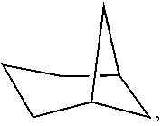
C1CC2CC(C1)C2
